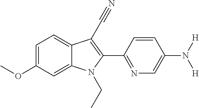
C1=C(OC)C=C2C(=C1)C(C#N)=C(C1=NC=C(N([H])[H])C=C1)N2CC
